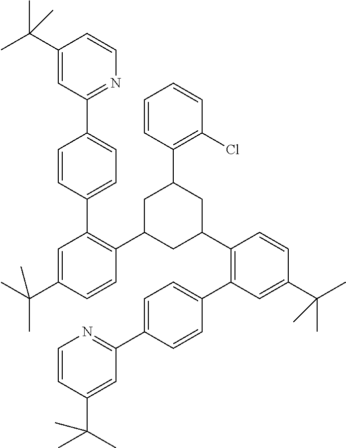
C1(C(C)(C)C)=CC(C2=CC=C(C3=C(C4CC(C5=C(C6=CC=C(C7=NC=CC(C(C)(C)C)=C7)C=C6)C=C(C(C)(C)C)C=C5)CC(C5=C(Cl)C=CC=C5)C4)C=CC(C(C)(C)C)=C3)C=C2)=NC=C1
